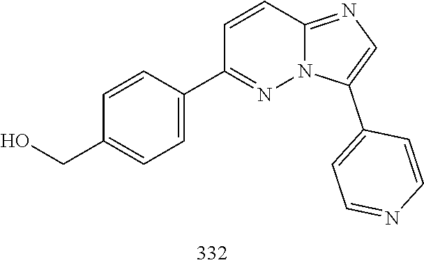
C1(C2=CC=C(CO)C=C2)=NN2C(=NC=C2C2=CC=NC=C2)C=C1
